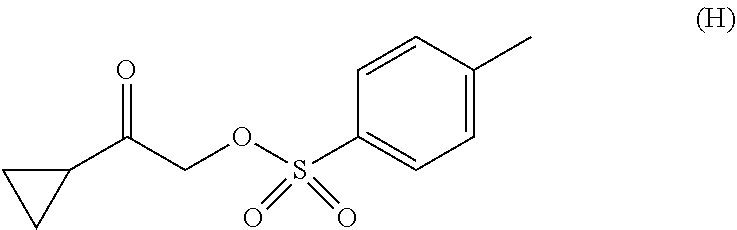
S(C1=CC=C(C)C=C1)(OCC(C1CC1)=O)(=O)=O
